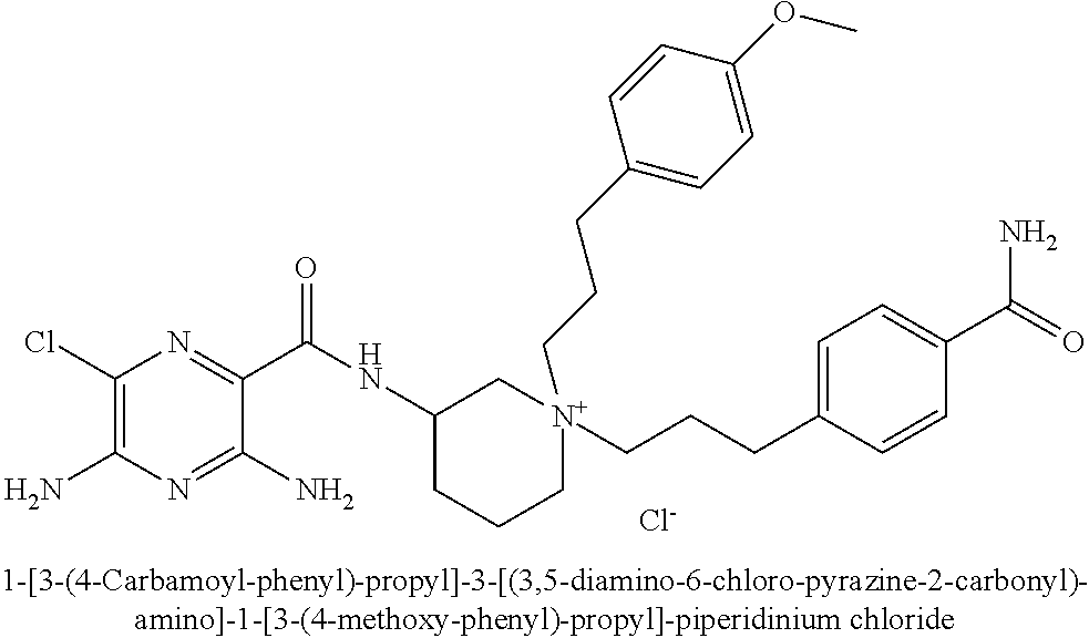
C1(Cl)=C(N)N=C(N)C(C(=O)NC2CCC[N+](CCCC3=CC=C(OC)C=C3)(CCCC3=CC=C(C(=O)N)C=C3)C2)=N1.[Cl-]
